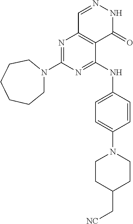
N1=C(NC2=CC=C(N3CCC(C[NC])CC3)C=C2)C2=C(N=C1N1CCCCCC1)C=NNC2=O
